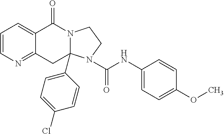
C1=CN=C2C(=C1)C(=O)N1CCN(C(=O)NC3=CC=C(OC)C=C3)C1(C1=CC=C(Cl)C=C1)C2
